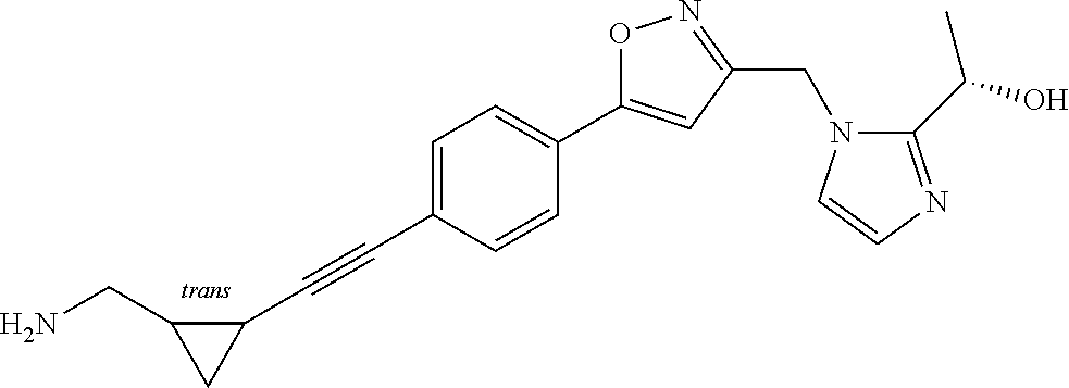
C1=C(C#CC2C(CN)C2)C=CC(C2=CC(CN3C(C(O)C)=NC=C3)=NO2)=C1
